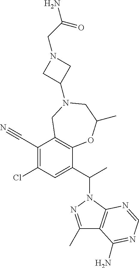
C1(Cl)=C(C#N)C2=C(C(C(C)N3N=C(C)C4=C3N=CN=C4N)=C1)OC(C)CN(C1CN(CC(N)=O)C1)C2
